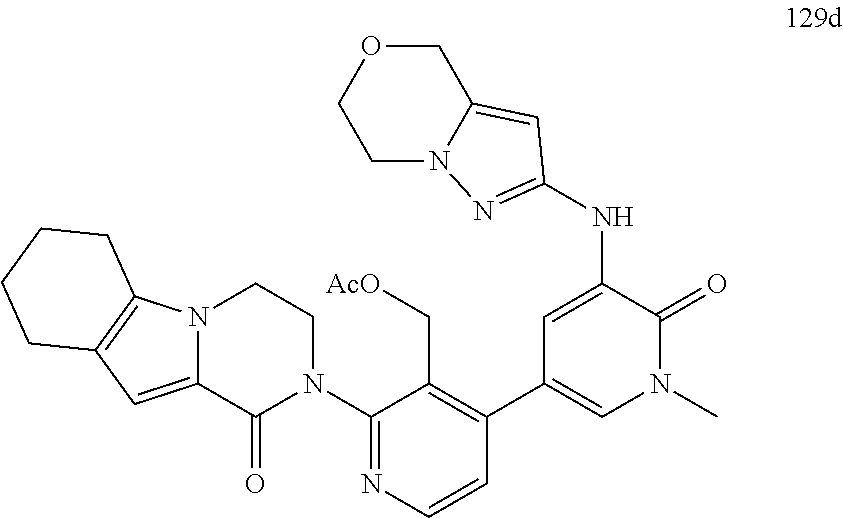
C1OCCN2C1=CC(NC1=CC(C3=C(C[AcO])C(N4C(=O)C5=CC6=C(N5CC4)CCCC6)=NC=C3)=CN(C)C1=O)=N2
